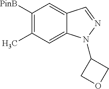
C1([PinB])=C(C)C=C2C(=C1)C=NN2C1COC1
